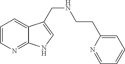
C1=CN=C2C(=C1)C(CNCCC1=CC=CC=N1)=CN2
